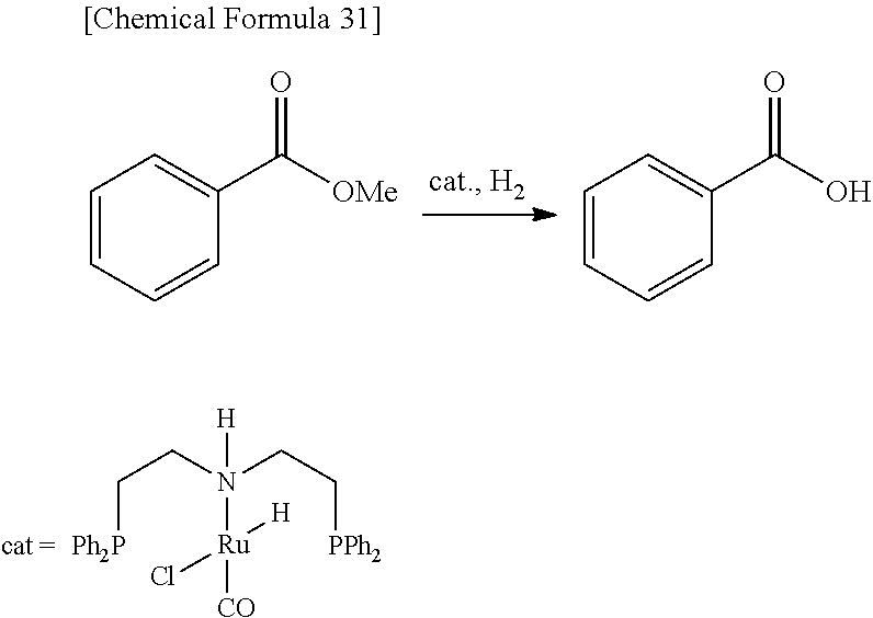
C1=CC=CC(C([OMe])=O)=C1.C1=CC=CC(C(O)=O)=C1.C([Ph2P])CN([Ru]([CO])(Cl)[H])(CC[PPh2])[H]
